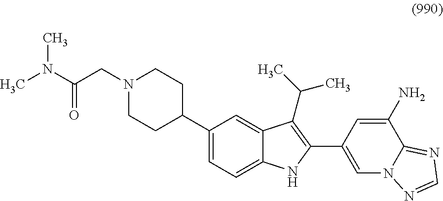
O=C(CN1CCC(C2=CC=C3C(=C2)C(C(C)C)=C(C2=CN4C(=NC=N4)C(N)=C2)N3)CC1)N(C)C
